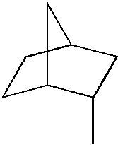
C1C2C(C)CC(C1)C2
